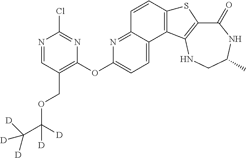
C1(=O)C2=C(NCC(C)N1)C1=C(S2)C=CC2=NC(OC3=C(COC([D])(C([D])([D])[D])[D])C=NC(Cl)=N3)=CC=C12
